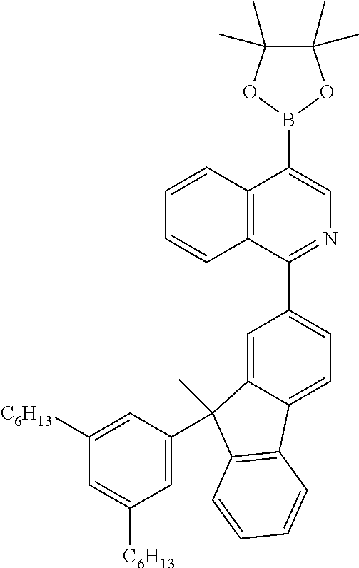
C12=C(C(C3=CC=C4C(=C3)C(C3=CC([C6H13])=CC([C6H13])=C3)(C)C3=C4C=CC=C3)=NC=C1B1OC(C)(C)C(C)(C)O1)C=CC=C2
